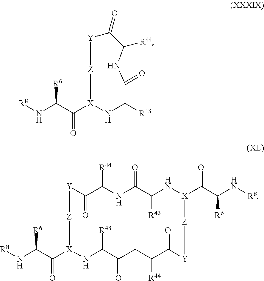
N(C(C([X]1NC([R43])C(=O)NC([R44])C(=O)[Y][Z]1)=O)[R6])[R8].N(C(C([X]1NC([R43])C(=O)CC([R44])C(=O)[Y][Z][X](C(C(N[R8])[R6])=O)NC([R43])C(=O)NC([R44])C(=O)[Y][Z]1)=O)[R6])[R8]
